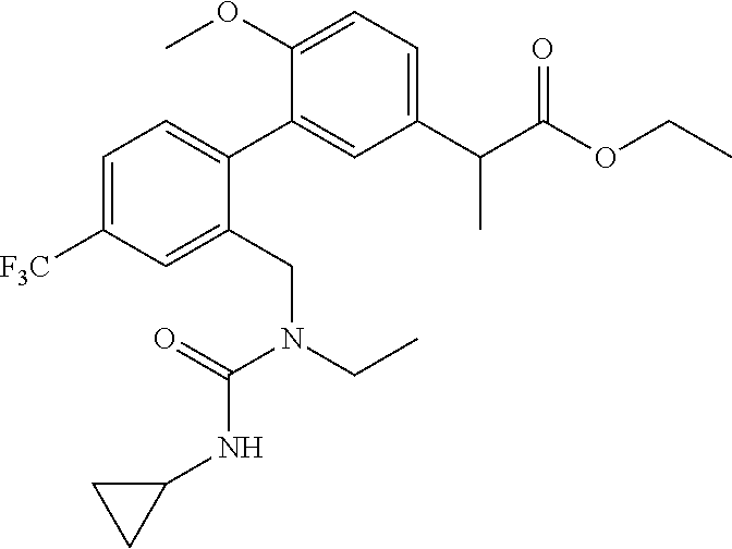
C1=C([F3C])C=C(CN(CC)C(=O)NC2CC2)C(C2=CC(C(C(OCC)=O)C)=CC=C2OC)=C1
